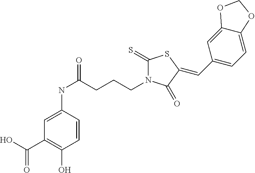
C1=CC(NC(=O)CCCN2C(=S)SC(=CC3=CC=C4C(=C3)OCO4)C2=O)=CC(C(O)=O)=C1O
